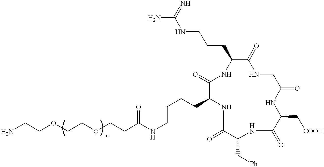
NCCOCCOCCC(NCCCCC1NC(=O)C(C[Ph])NC(=O)C(C[COOH])NC(=O)CNC(=O)C(CCCNC(N)=N)NC1=O)=O
